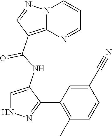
N12C(=C(C(NC3=CNN=C3C3=C(C)C=CC(C#N)=C3)=O)C=N1)N=CC=C2
